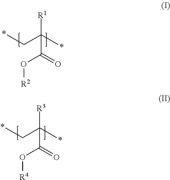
[R1]C(C)(CC)C(=O)O[R2].[R3]C(C)(CC)C(=O)O[R4]
